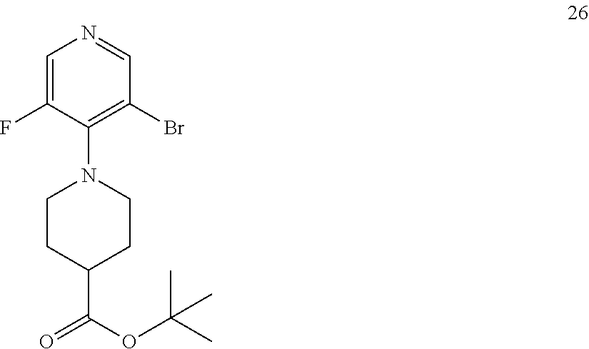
C1=C(F)C(N2CCC(C(OC(C)(C)C)=O)CC2)=C(Br)C=N1
